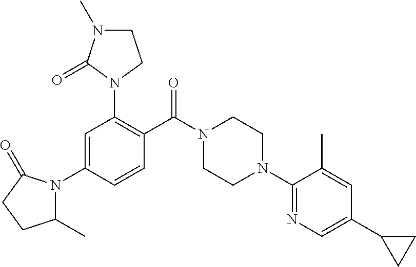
N1(C2=C(C(N3CCN(C4=NC=C(C5CC5)C=C4C)CC3)=O)C=CC(N3C(C)CCC3=O)=C2)CCN(C)C1=O
